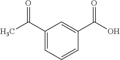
C1(C(C)=O)=CC=CC(C(O)=O)=C1
